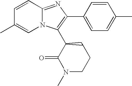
C1=CC2=NC(C3=CC=C(C)C=C3)=C(C3C(=O)N(C)CCC3)N2C=C1C
